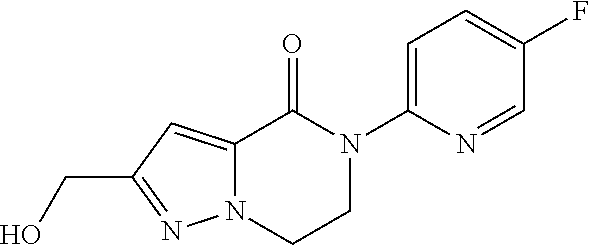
OCC1=NN2C(=C1)C(=O)N(C1=CC=C(F)C=N1)CC2
